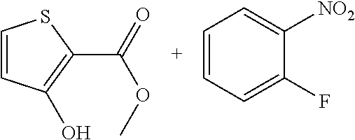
C1=CC=C([NO2])C(F)=C1.C1(C(=O)OC)=C(O)C=CS1
